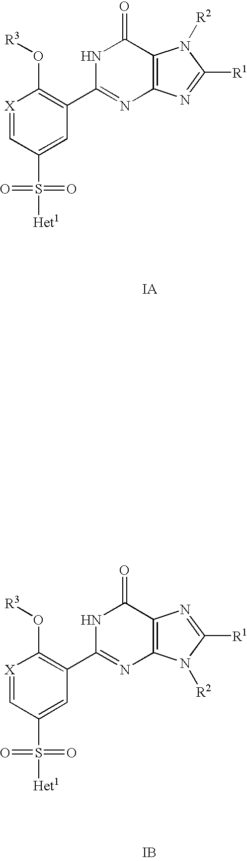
[X]1=CC(S(=O)(=O)[Het1])=CC(C2=NC3=C(C(=O)N2)N([R2])C([R1])=N3)=C1O[R3].[IA].[X]1=CC(S(=O)(=O)[Het1])=CC(C2=NC3=C(C(=O)N2)N=C([R1])N3[R2])=C1O[R3].[IB]
